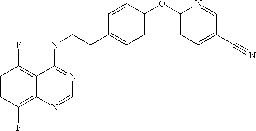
C1=CC(F)=C2C(=C1F)C(NCCC1=CC=C(OC3=CC=C(C#N)C=N3)C=C1)=NC=N2
